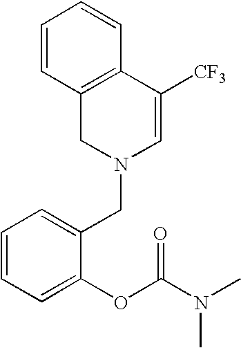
C12=C(C([CF3])=CN(CC3=CC=CC=C3OC(N(C)C)=O)C1)C=CC=C2
